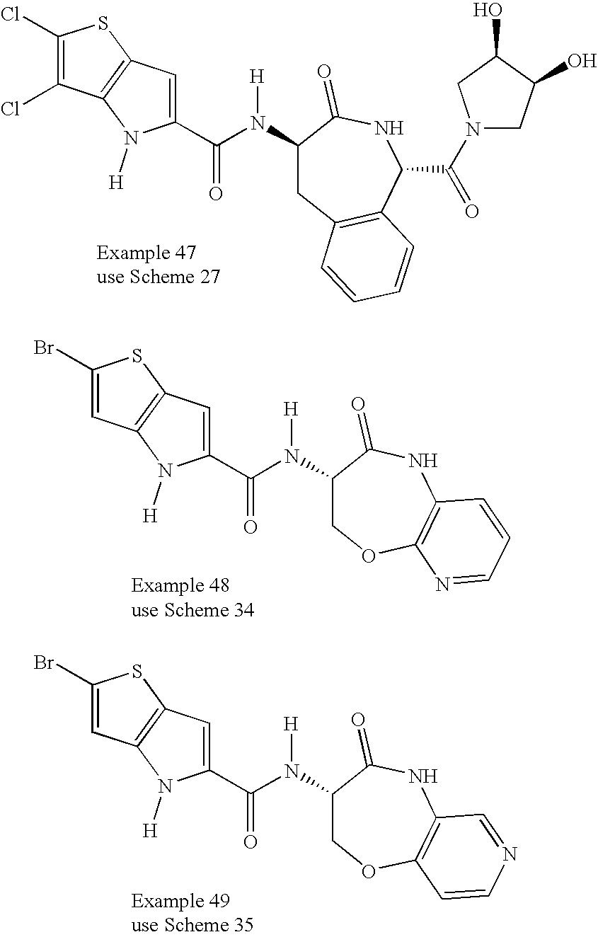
C1(Cl)=C(Cl)C2=C(S1)C=C(C(=O)N([H])C1CC3=C(C(C(=O)N4CC(O)C(O)C4)NC1=O)C=CC=C3)N2[H].C1(Br)=CC2=C(S1)C=C(C(=O)N([H])C1COC3=C(NC1=O)C=CC=N3)N2[H].C1(Br)=CC2=C(S1)C=C(C(=O)N([H])C1COC3=C(NC1=O)C=NC=C3)N2[H]
